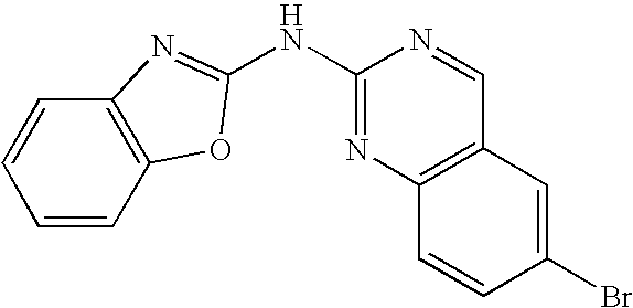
C1(NC2=NC3=C(C=CC=C3)O2)=NC2=C(C=N1)C=C(Br)C=C2
